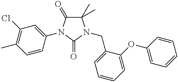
C1(C)(C)C(=O)N(C2=CC(Cl)=C(C)C=C2)C(=O)N1CC1=CC=CC=C1OC1=CC=CC=C1
